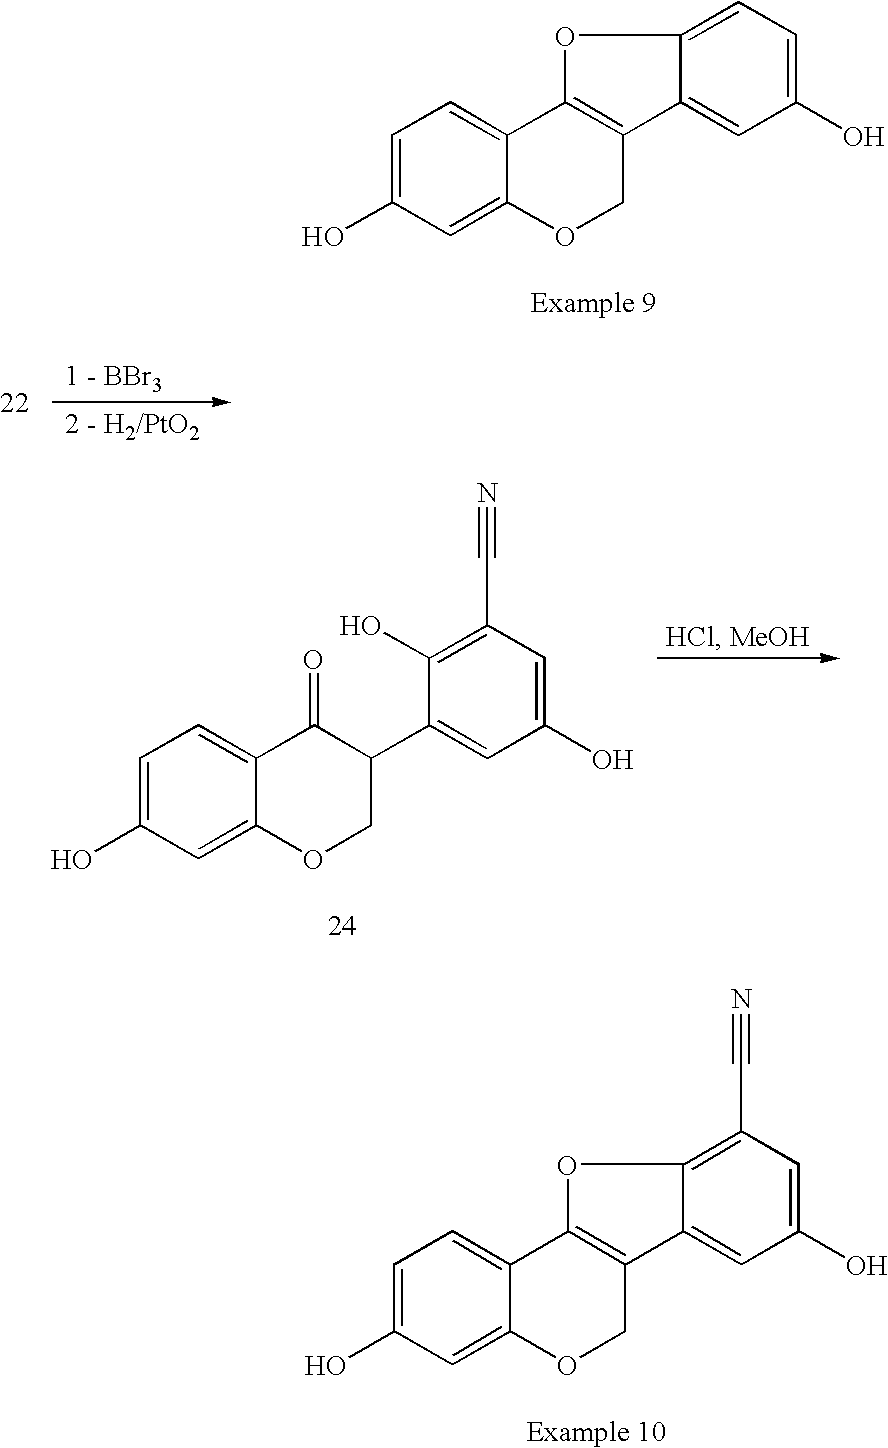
C1=C(O)C=C2C(=C1)C1=C(CO2)C2=CC(O)=CC=C2O1.C1=C(O)C=C2C(=C1)C(=O)C(C1=CC(O)=CC(C#N)=C1O)CO2.C1=C(O)C=C2C(=C1)C1=C(CO2)C2=CC(O)=CC(C#N)=C2O1
